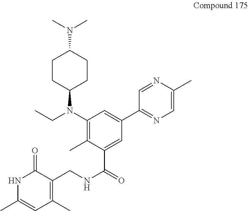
C(C)N(C1=C(C)C(C(=O)NCC2=C(C)C=C(C)NC2=O)=CC(C2=NC=C(C)N=C2)=C1)C1CCC(N(C)C)CC1
